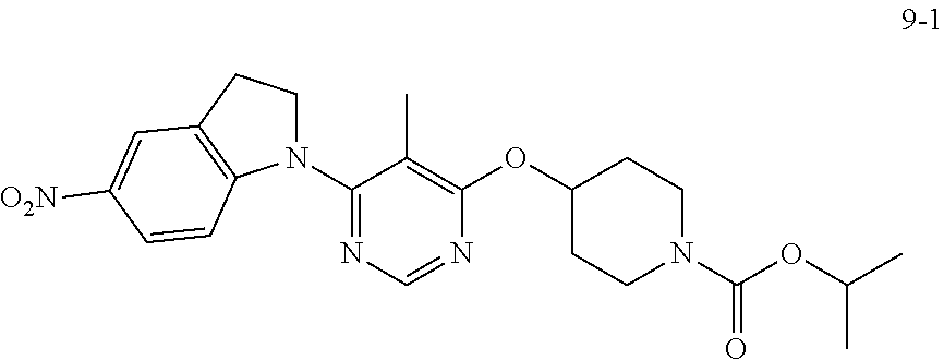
N1(C2=NC=NC(OC3CCN(C(OC(C)C)=O)CC3)=C2C)CCC2=C1C=CC([O2N])=C2
